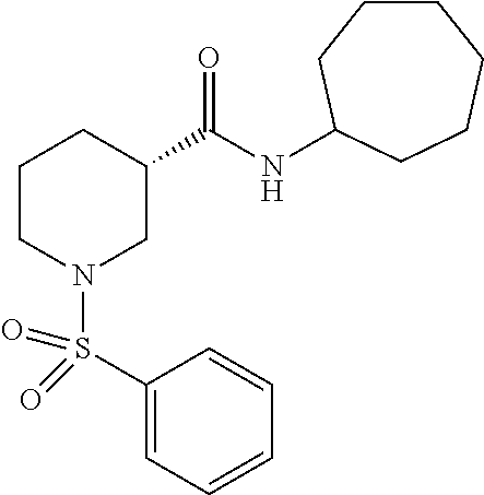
S(N1CC(C(NC2CCCCCC2)=O)CCC1)(C1=CC=CC=C1)(=O)=O
